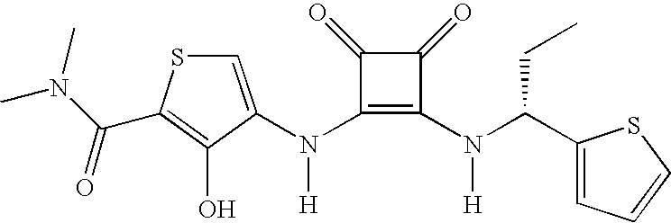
N(C1=C(N(C(C2=CC=CS2)CC)[H])C(=O)C1=O)([H])C1=CSC(C(N(C)C)=O)=C1O
